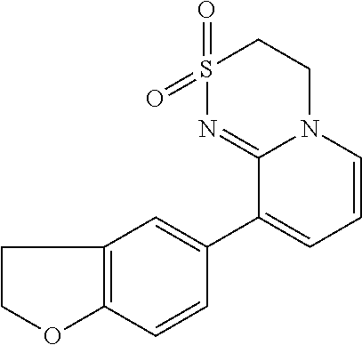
C1=CC2=C(C=C1C1=CC=CN3C1=NS(=O)(=O)CC3)CCO2
